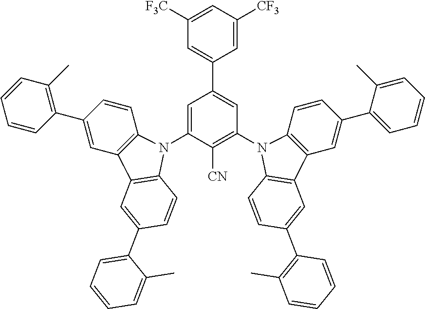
[CN]C1=C(N2C3=C(C=C(C4=CC=CC=C4C)C=C3)C3=C2C=CC(C2=C(C)C=CC=C2)=C3)C=C(C2=CC([F3C])=CC([CF3])=C2)C=C1N1C2=C(C=C(C3=C(C)C=CC=C3)C=C2)C2=C1C=CC(C1=CC=CC=C1C)=C2
